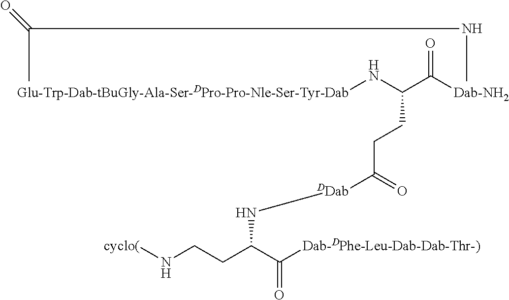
C(C)(NC)=O.[Glu-Trp-Dab-tBuGly-Ala-Ser-DPro-Pro-Nle-Ser-Tyr-Dab]NC(C([Dab-NH2])=O)CCC([DDab]NC(CCN[cyclo(])C([Dab-DPhe-Leu-Dab-Dab-Thr-)])=O)=O
